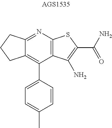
C12=C(C3=CC=C(C)C=C3)C3=C(N=C1CCC2)SC(C(N)=O)=C3N
